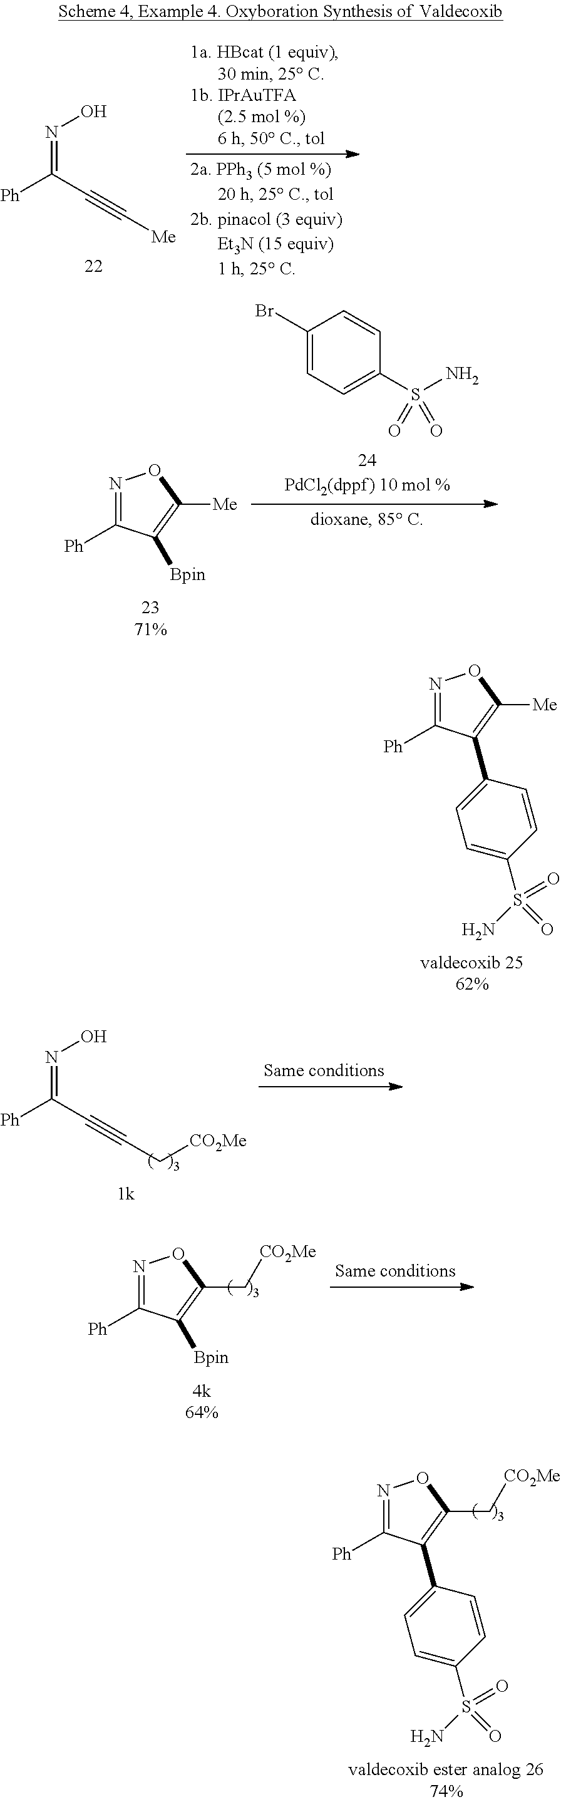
N(=C(C#C[Me])[Ph])O.N1=C([Ph])C([Bpin])=C([Me])O1.C1(Br)=CC=C(S(N)(=O)=O)C=C1.N1=C([Ph])C(C2=CC=C(S(N)(=O)=O)C=C2)=C([Me])O1.N(=C(C#CC[CO2Me])[Ph])O.N1=C([Ph])C([Bpin])=C(C[CO2Me])O1.N1=C([Ph])C(C2=CC=C(S(N)(=O)=O)C=C2)=C(C[CO2Me])O1
